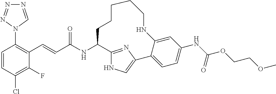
C(C(NC1C2=NC(=CN2)C2=CC=C(NC(OCCOC)=O)C=C2NCCCCC1)=O)=CC1=C(N2C=NN=N2)C=CC(Cl)=C1F
